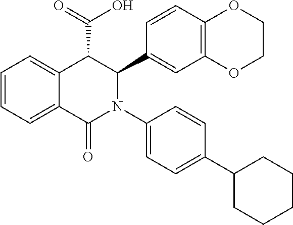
C1=CC=C2C(=C1)C(C(=O)O)C(C1=CC3=C(C=C1)OCCO3)N(C1=CC=C(C3CCCCC3)C=C1)C2=O
